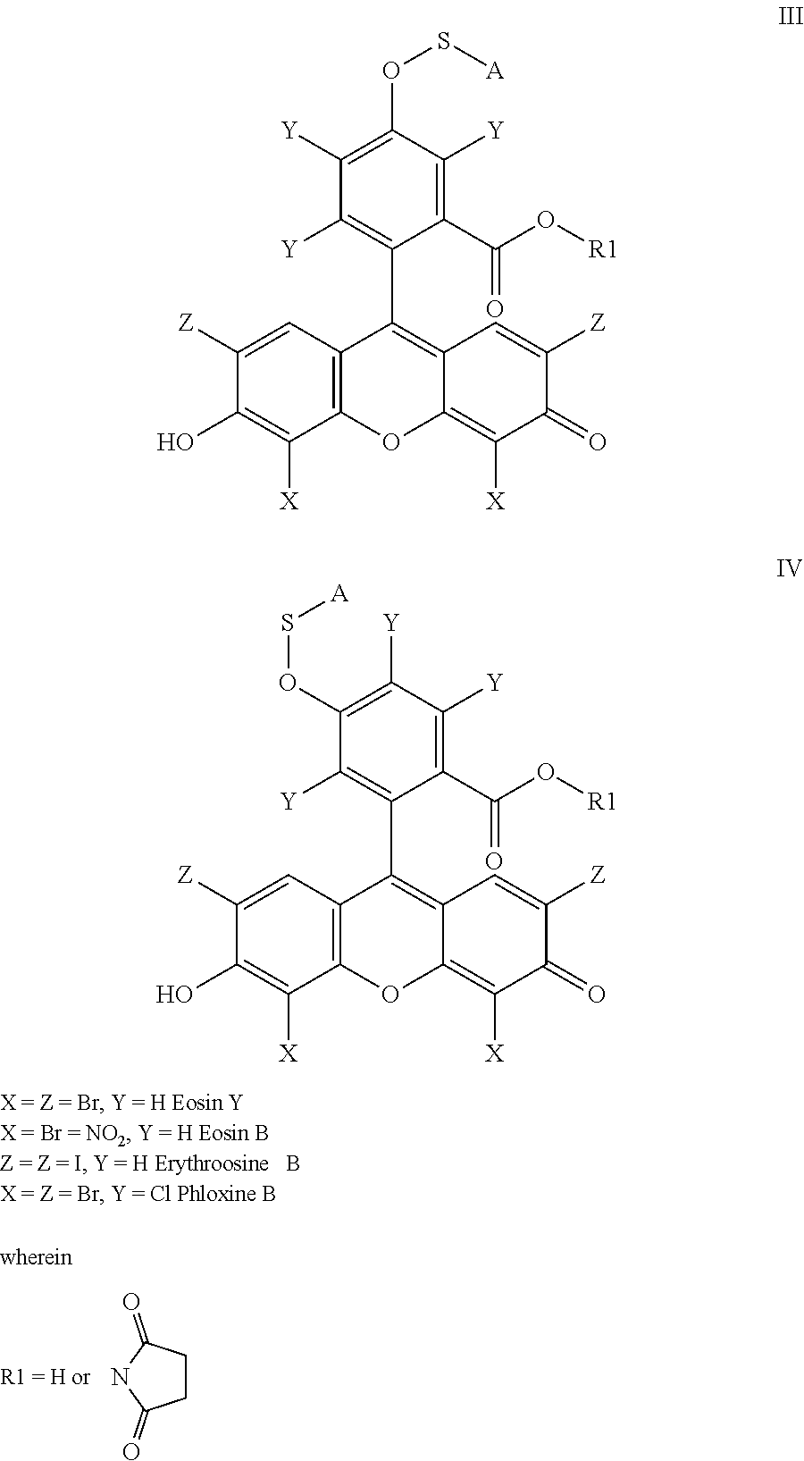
C1CC(=O)NC1=O.C1([Z])=CC2=C(C([X])=C1O)OC1=C([X])C(=O)C([Z])=CC1=C2C1=C([Y])C([Y])=C(OS[A])C([Y])=C1C(O[R1])=O.C1([Z])=CC2=C(C([X])=C1O)OC1=C([X])C(=O)C([Z])=CC1=C2C1=C([Y])C(OS[A])=C([Y])C([Y])=C1C(O[R1])=O
